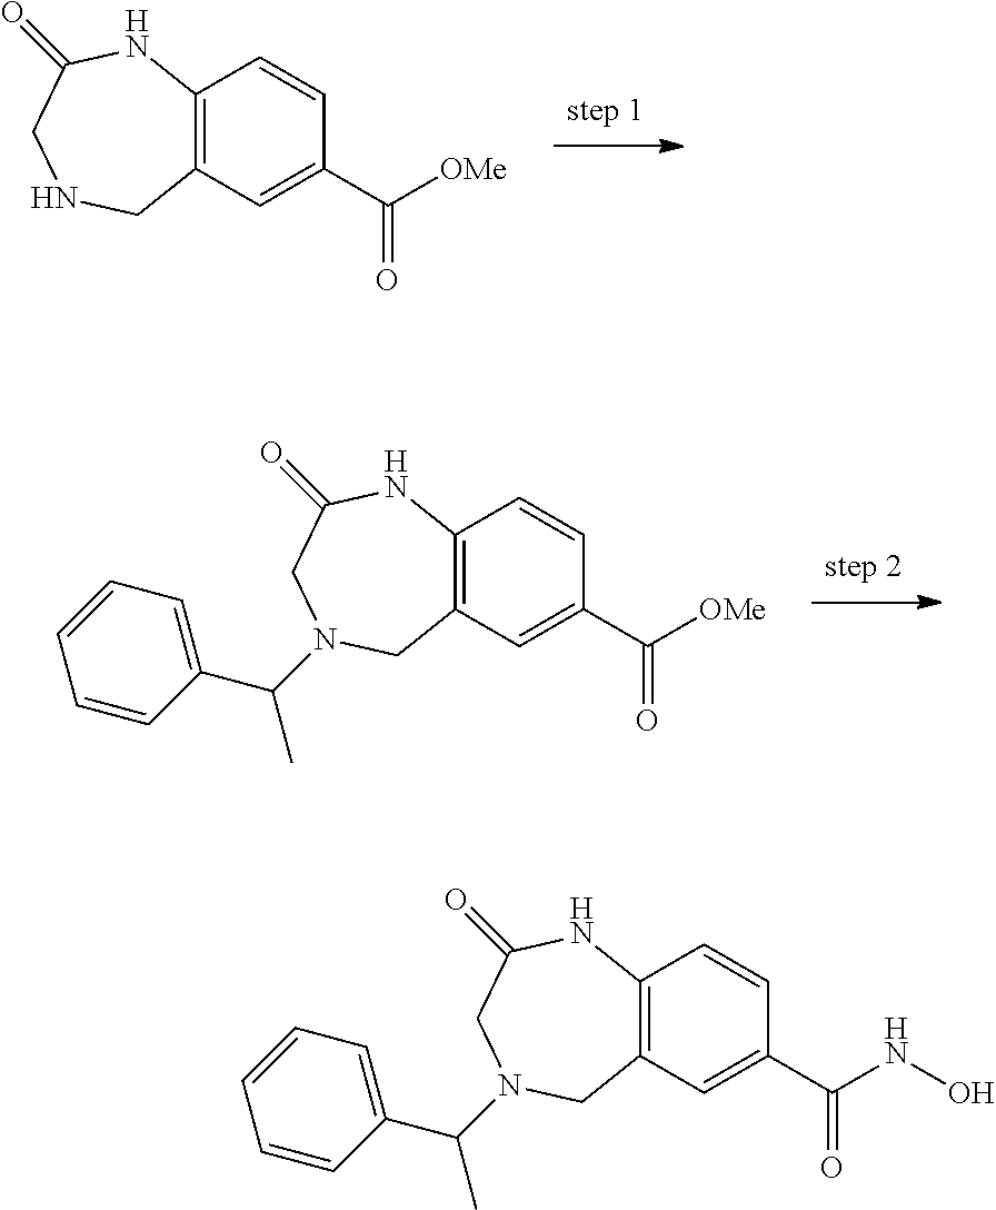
C12=C(C=C(C([OMe])=O)C=C1)CNCC(=O)N2.C12=C(C=C(C([OMe])=O)C=C1)CN(C(C)C1=CC=CC=C1)CC(=O)N2.C12=C(C=C(C(NO)=O)C=C1)CN(C(C)C1=CC=CC=C1)CC(=O)N2
